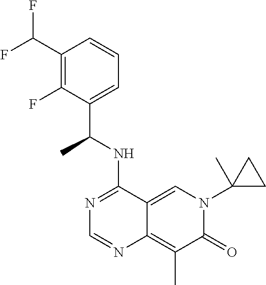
C12=CN(C3(C)CC3)C(=O)C(C)=C1N=CN=C2NC(C1=CC=CC(C(F)F)=C1F)C
